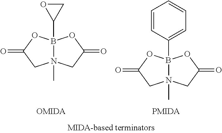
B12(C3CO3)N(C)(CC(=O)O1)CC(=O)O2.B12(C3=CC=CC=C3)N(C)(CC(=O)O1)CC(=O)O2.[OMIDA].[PMIDA]
